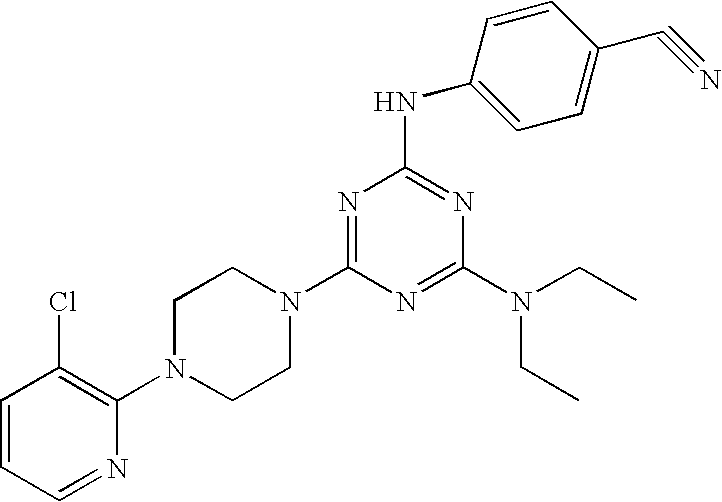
C1=CC=NC(N2CCN(C3=NC(NC4=CC=C(C#N)C=C4)=NC(N(CC)CC)=N3)CC2)=C1Cl
